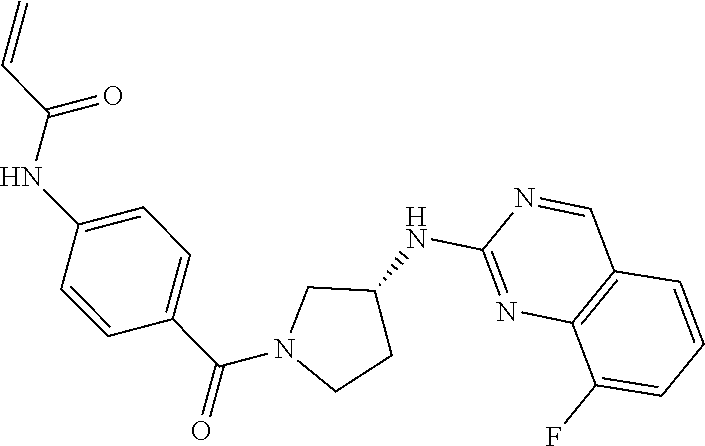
N1=CC2=C(N=C1NC1CCN(C(C3=CC=C(NC(C=C)=O)C=C3)=O)C1)C(F)=CC=C2
